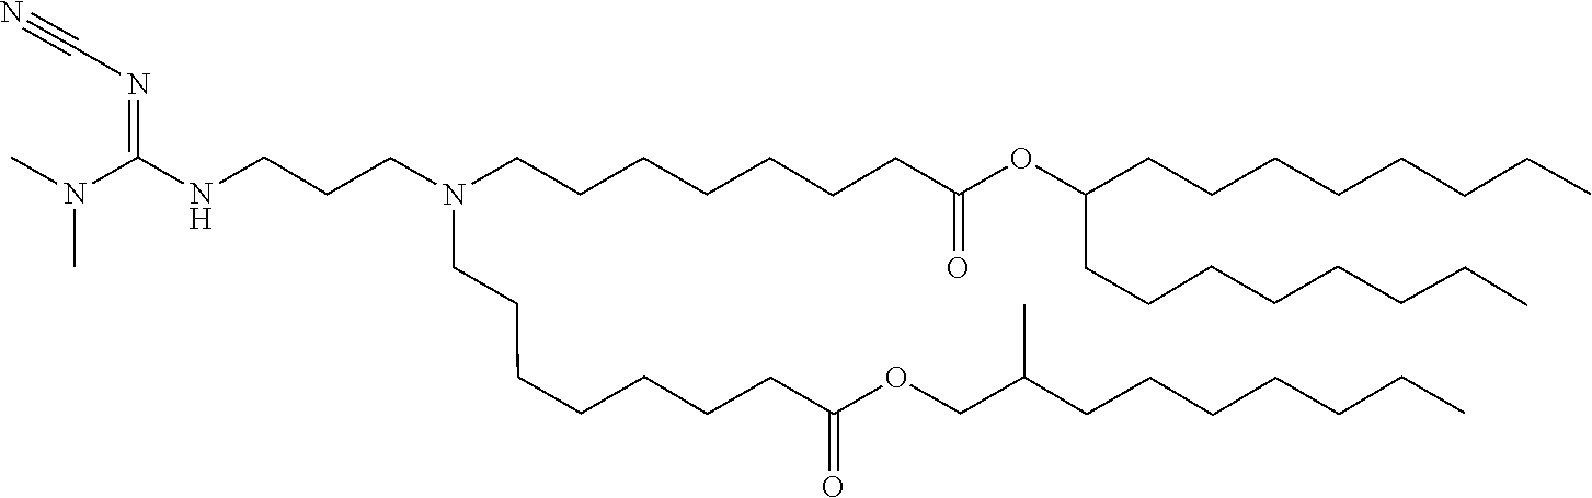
C(CC)CCCCC(COC(CCCCCCCN(CCCCCCCC(OC(CCCCCCCC)CCCCCCCC)=O)CCCNC(N(C)C)=NC#N)=O)C
